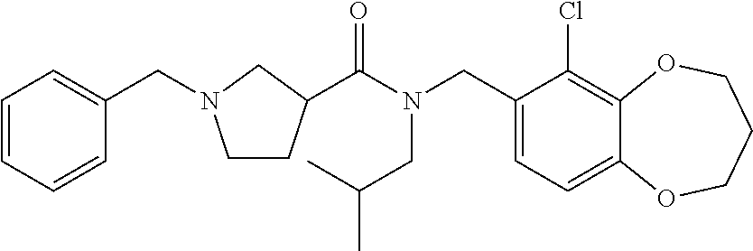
C1(CN(C(=O)C2CCN(CC3=CC=CC=C3)C2)CC(C)C)=CC=C2C(=C1Cl)OCCCO2
